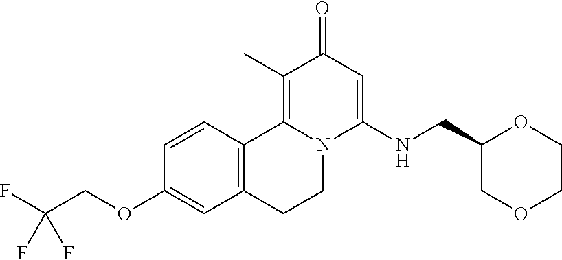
C1=CC2=C(C=C1OCC(F)(F)F)CCN1C2=C(C)C(=O)C=C1NCC1COCCO1
